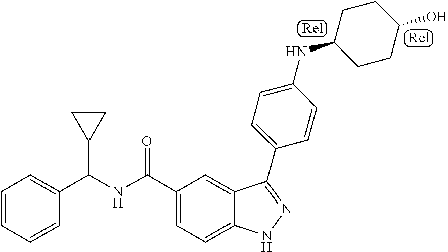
C1(C(NC(C2=CC=C3C(=C2)C(C2=CC=C(NC4CCC(O)CC4)C=C2)=NN3)=O)C2CC2)=CC=CC=C1
